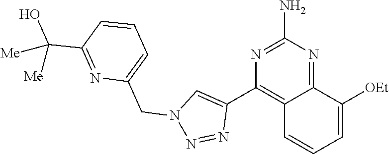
N1=C(N)N=C2C(=C1C1=CN(CC3=CC=CC(C(O)([Me])[Me])=N3)N=N1)C=CC=C2[OEt]
